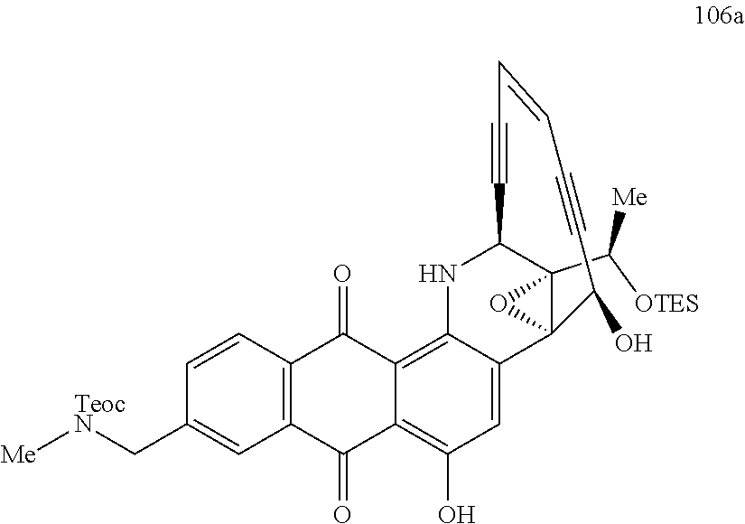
C12(C([OTES])[Me])C3(C4=CC(O)=C5C(=O)C6=C(C(=O)C5=C4NC1C#CC=CC#CC3O)C=CC(C[TeocN][Me])=C6)O2
